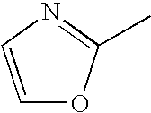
C1=CN=C(C)O1
